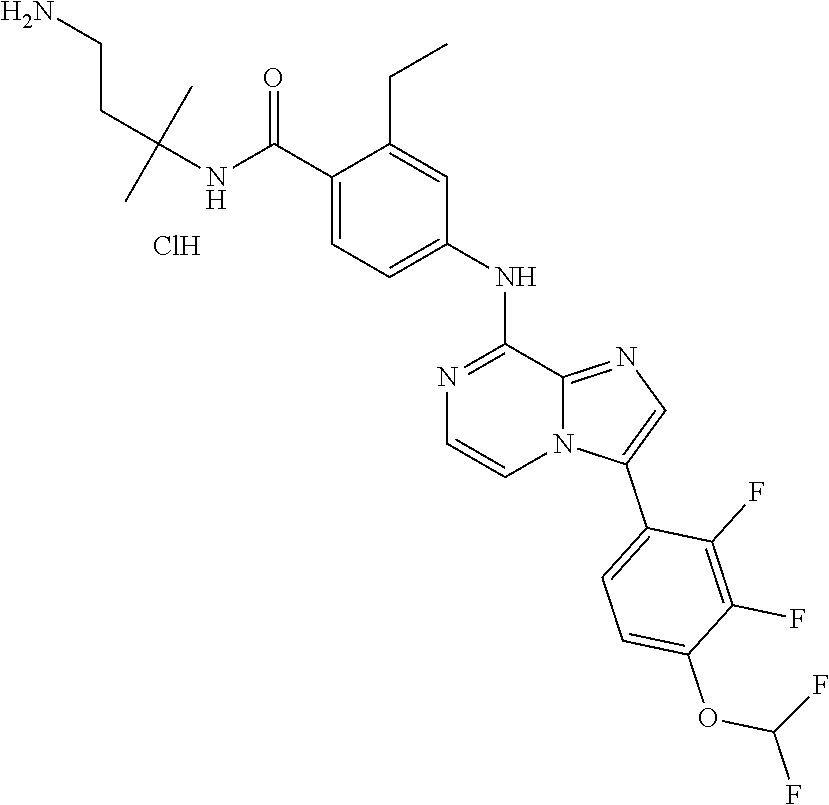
N1=C(NC2=CC=C(C(NC(CCN)(C)C)=O)C(CC)=C2)C2=NC=C(C3=CC=C(OC(F)F)C(F)=C3F)N2C=C1.Cl
